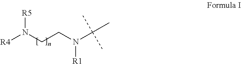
[R4]N(CCN(C(C)(C)C)[R1])[R5]
